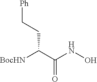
C(CC(C(NO)=O)[BocHN])[Ph]
